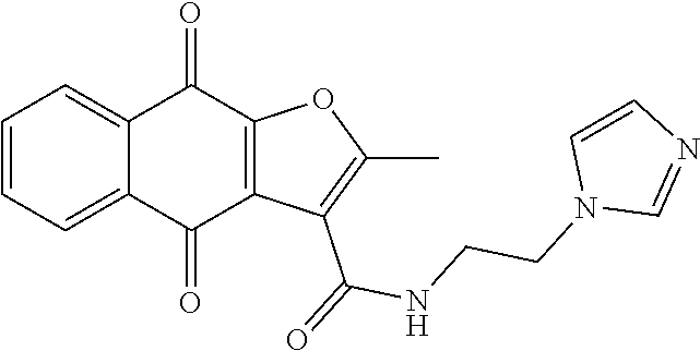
C1=CC=C2C(=C1)C(=O)C1=C(C2=O)C(C(NCCN2C=NC=C2)=O)=C(C)O1
